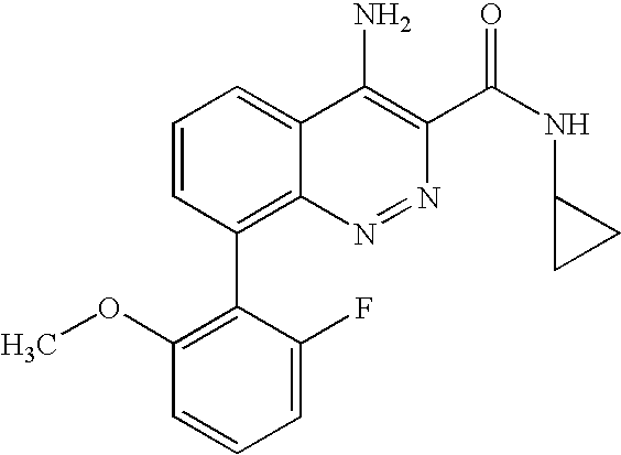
C1=CC(C2=C(OC)C=CC=C2F)=C2C(=C1)C(N)=C(C(NC1CC1)=O)N=N2
